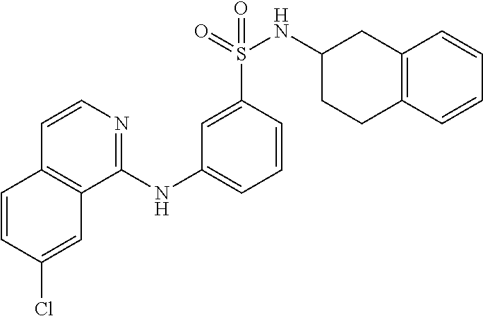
C1=CC(Cl)=CC2=C1C=CN=C2NC1=CC=CC(S(=O)(NC2CCC3=C(C2)C=CC=C3)=O)=C1
